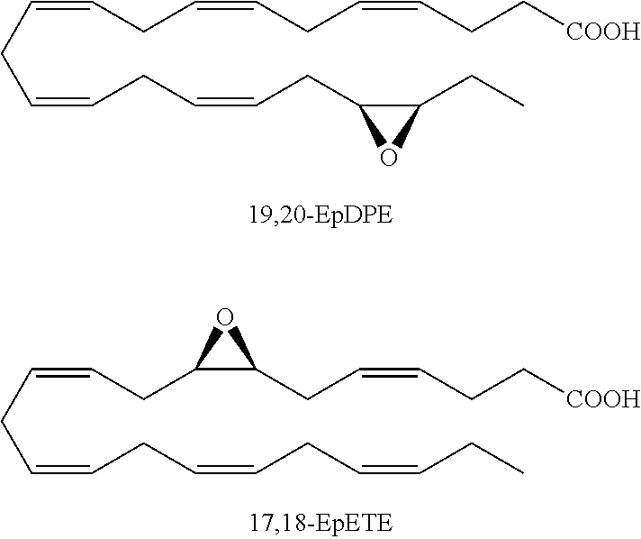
C(CC=CCC=CCC1C(CC)O1)=CCC=CCC=CCC[COOH].C(CC=CCC=CCC=CCC)=CCC1C(CC=CCC[COOH])O1
